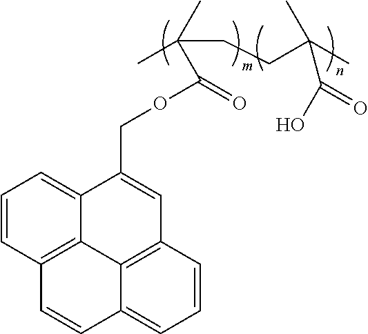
C1=CC2=C3C(=C1)C(COC(=O)C(C)(CCC(C)(C)C(O)=O)C)=CC1=C3C(=CC=C1)C=C2
